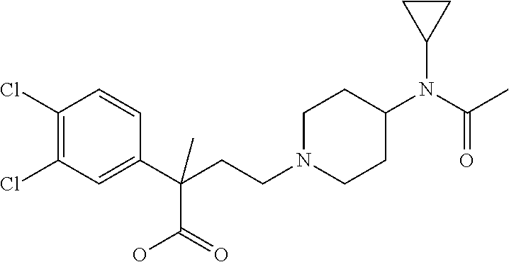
C1(Cl)=C(Cl)C=C(C(CCN2CCC(N(C(C)=O)C3CC3)CC2)(C)C(=O)O)C=C1
